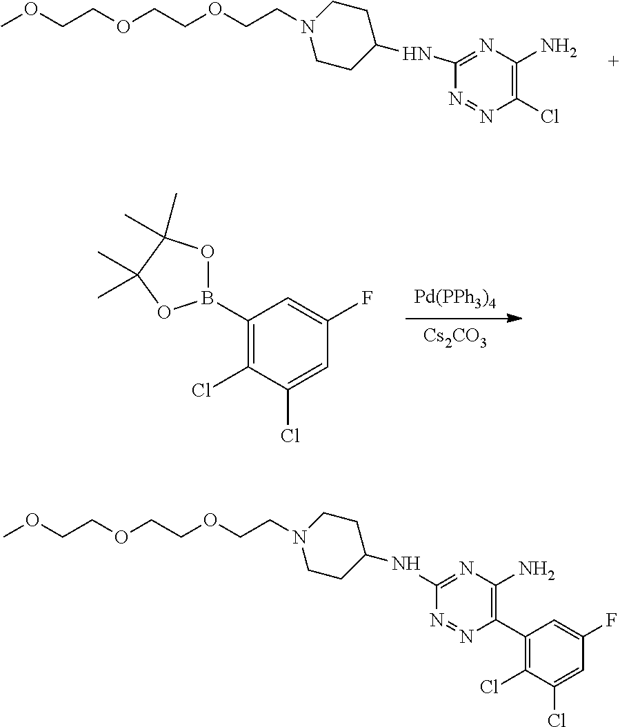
C1CN(CCOCCOCCOC)CCC1NC1=NC(N)=C(Cl)N=N1.[Pd(PPh3)4].[Cs2CO3].C1(B2OC(C)(C)C(C)(C)O2)=C(Cl)C(Cl)=CC(F)=C1.C1CN(CCOCCOCCOC)CCC1NC1=NC(N)=C(C2=C(Cl)C(Cl)=CC(F)=C2)N=N1
